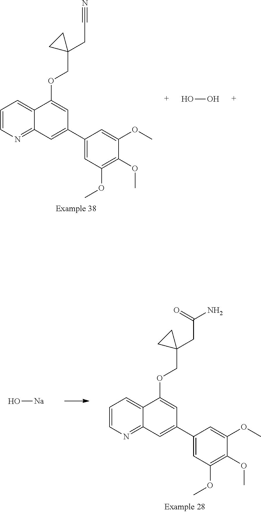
C1=CN=C2C(=C1)C(OCC1(CC#N)CC1)=CC(C1=CC(OC)=C(OC)C(OC)=C1)=C2.OO.C1=CN=C2C(=C1)C(OCC1(CC(N)=O)CC1)=CC(C1=CC(OC)=C(OC)C(OC)=C1)=C2.O[Na]
